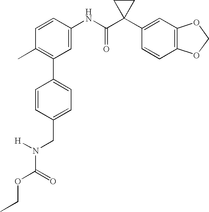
C1=C(NC(C2(C3=CC4=C(C=C3)OCO4)CC2)=O)C=CC(C)=C1C1=CC=C(CN(C(OCC)=O)[H])C=C1
